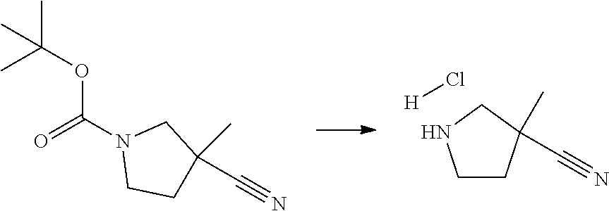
C1CC(C)(C#N)CN1.Cl[H].CC(OC(N1CCC(C)(C#N)C1)=O)(C)C
